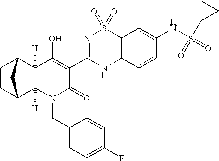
C12([H])C([H])(N(CC3=CC=C(F)C=C3)C(=O)C(C3=NS(=O)(=O)C4=C(N3)C=CC(NS(=O)(=O)C3CC3)=C4)=C1O)C1CCC2C1
